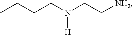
CCCCN(CC[NH2])[H]
